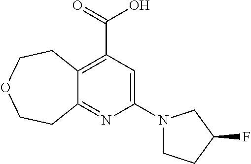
C12=C(C(=O)O)C=C(N3CCC(F)C3)N=C1CCOCC2
